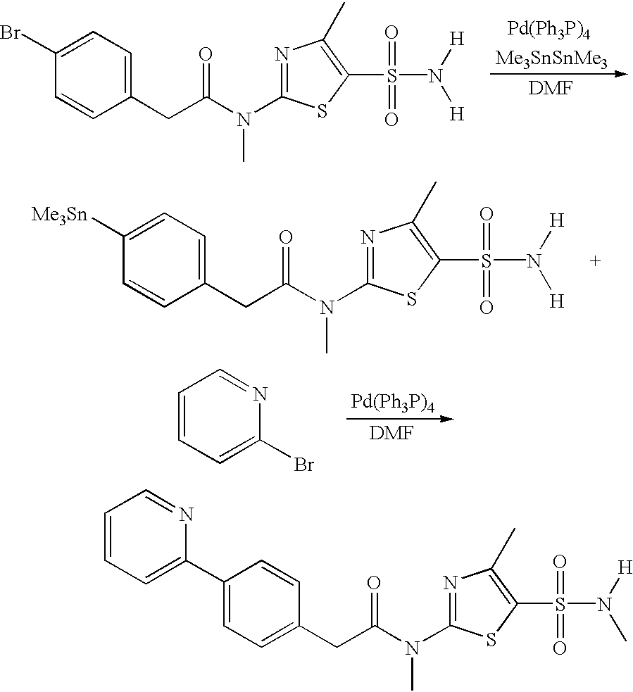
C1(Br)=CC=C(CC(N(C)C2=NC(C)=C(S(N([H])[H])(=O)=O)S2)=O)C=C1.[DMF].C1=CC=C(Br)N=C1.[DMF].C1([Me3Sn])=CC=C(CC(N(C)C2=NC(C)=C(S(N([H])[H])(=O)=O)S2)=O)C=C1.C1(C2=CC=CC=N2)=CC=C(CC(N(C)C2=NC(C)=C(S(N(C)[H])(=O)=O)S2)=O)C=C1
